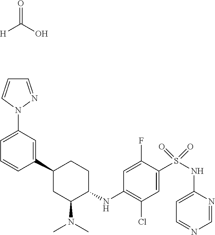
[H]C(O)=O.C1=NC(NS(=O)(=O)C2=CC(Cl)=C(NC3CCC(C4=CC(N5C=CC=N5)=CC=C4)CC3N(C)C)C=C2F)=CC=N1
